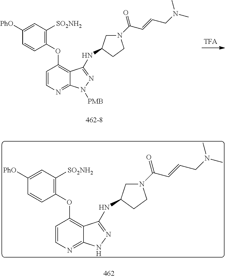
C(C(N1CC(NC2=NN([PMB])C3=NC=CC(OC4=C([SO2NH2])C=C([PhO])C=C4)=C32)CC1)=O)=CCN(C)C.C(C(N1CC(NC2=NNC3=NC=CC(OC4=C([SO2NH2])C=C([PhO])C=C4)=C32)CC1)=O)=CCN(C)C
